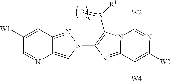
C12=CN(C3=C(S([R1])=O)N4C(=N3)C([W4])=C([W3])N=C4[W2])N=C1C=C([W1])C=N2
